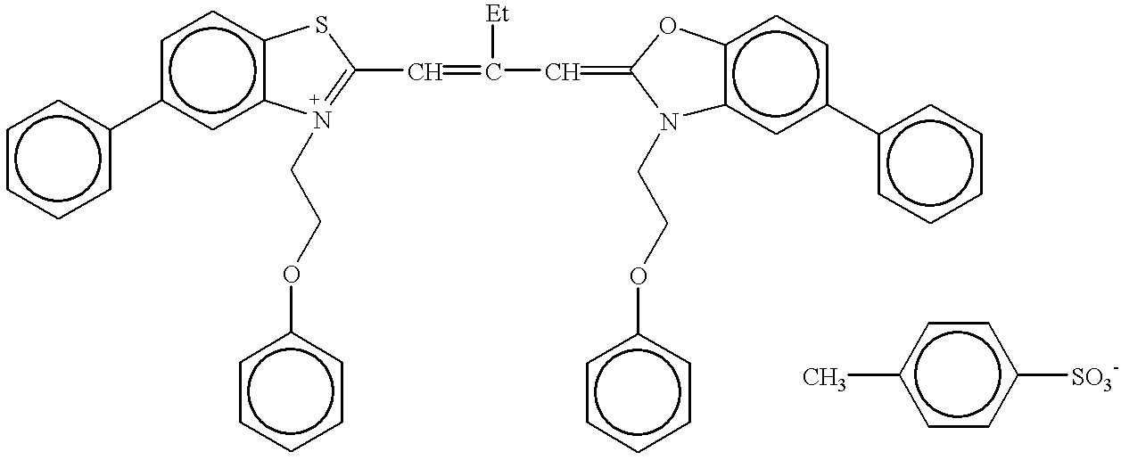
c1cccc(-c2cc3c(cc2)SC(C=C(C=C2N(CCOc4ccccc4)c4c(ccc(-c5ccccc5)c4)O2)[Et])=N3CCOc2ccccc2)c1.c1cc([SO3-])ccc1C
